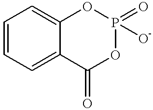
C1=CC=C2C(=C1)OP([O-])(=O)OC2=O
